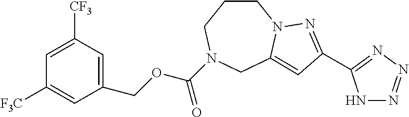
C1CN2C(=CC(C3=NN=NN3)=N2)CN(C(OCC2=CC([CF3])=CC([F3C])=C2)=O)C1
